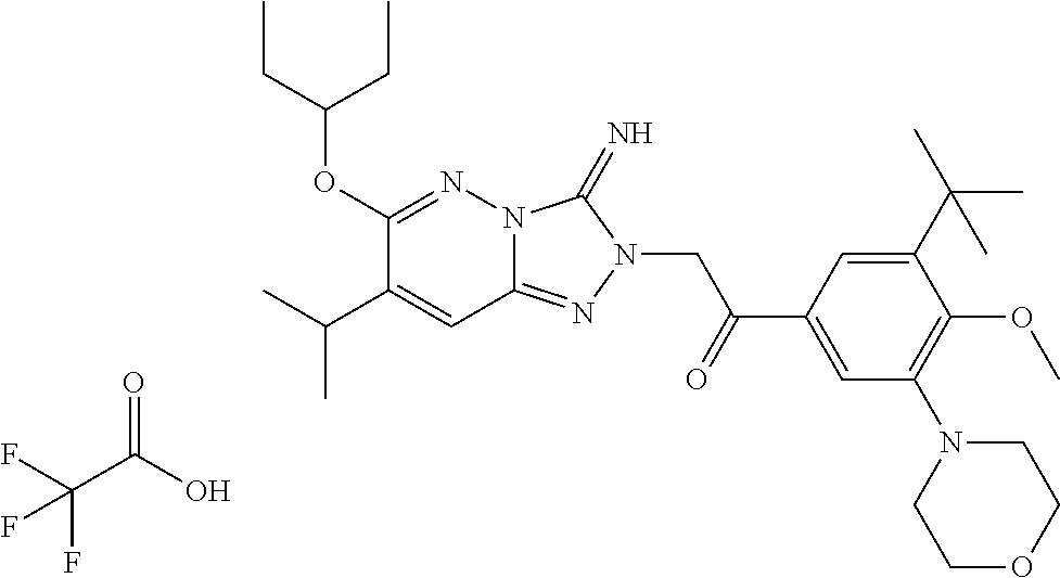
C1(OC(CC)CC)=NN2C(=NN(CC(=O)C3=CC(N4CCOCC4)=C(OC)C(C(C)(C)C)=C3)C2=N)C=C1C(C)C.C(C(O)=O)(F)(F)F
